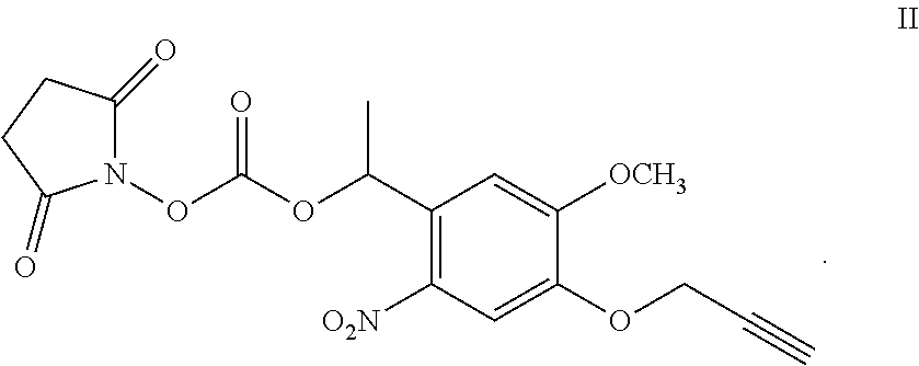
N1(OC(OC(C)C2=C([O2N])C=C(OCC#C)C([OCH3])=C2)=O)C(=O)CCC1=O
